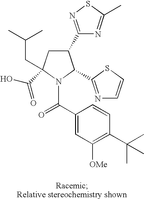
C1(C2=NSC(C)=N2)CC(CC(C)C)(C(O)=O)N(C(C2=CC([OMe])=C(C(C)(C)C)C=C2)=O)C1C1=NC=CS1
